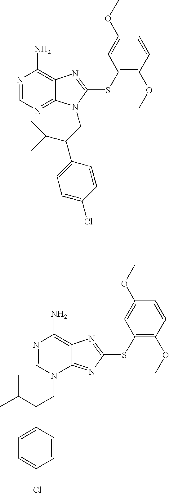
N1=CN=C2C(=C1N)N=C(SC1=C(OC)C=CC(OC)=C1)N2CC(C1=CC=C(Cl)C=C1)C(C)C.N1=CN(CC(C2=CC=C(Cl)C=C2)C(C)C)C2=NC(SC3=C(OC)C=CC(OC)=C3)=NC2=C1N
